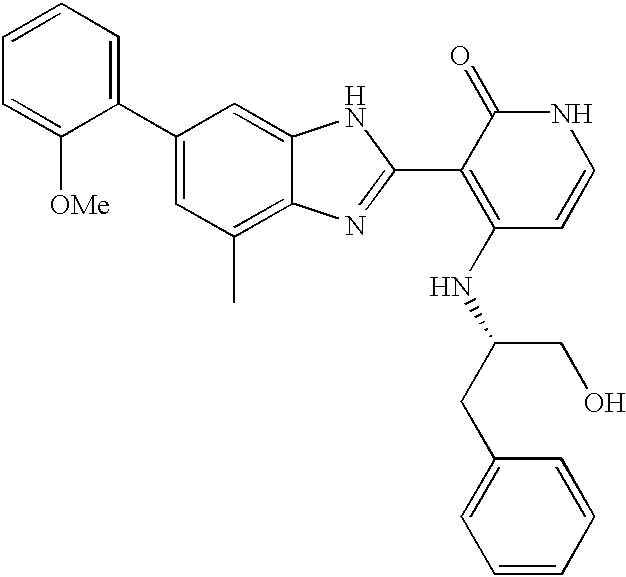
C1(C2=CC=CC=C2[OMe])=CC(C)=C2C(=C1)NC(C1=C(NC(CC3=CC=CC=C3)CO)C=CNC1=O)=N2
